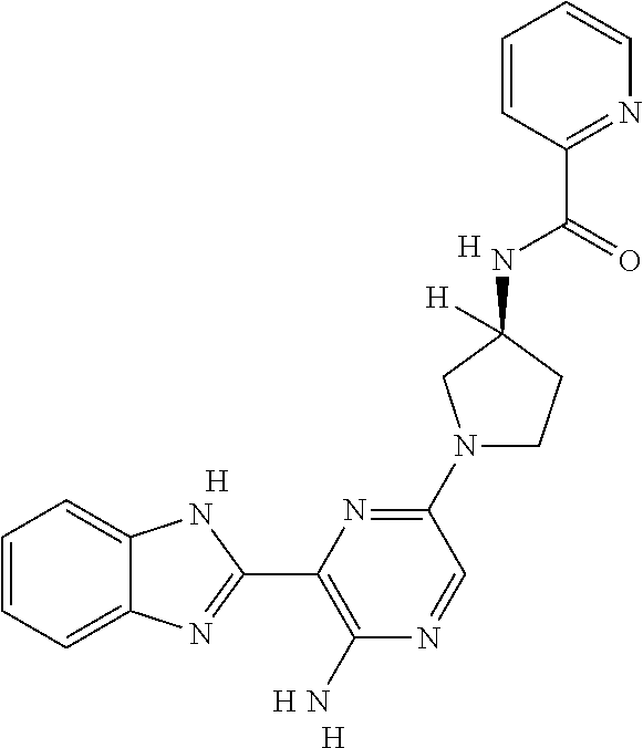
C1=CC=C2C(=C1)NC(C1=C(N)N=CC(N3CCC(NC(=O)C4=NC=CC=C4)([H])C3)=N1)=N2.[H].[H].[H].[H]
